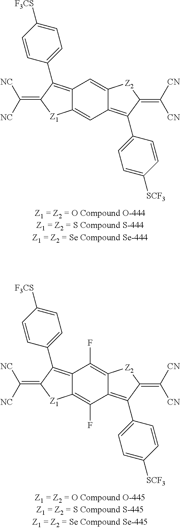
C12=C(C3=CC=C([F3CS])C=C3)C(=C([NC])[NC])[Z1]C1=CC1=C(C3=CC=C([SCF3])C=C3)C(=C([CN])[CN])[Z2]C1=C2.C12=C(C3=CC=C([F3CS])C=C3)C(=C([NC])[NC])[Z1]C1=C(F)C1=C(C3=CC=C([SCF3])C=C3)C(=C([CN])[CN])[Z2]C1=C2F
